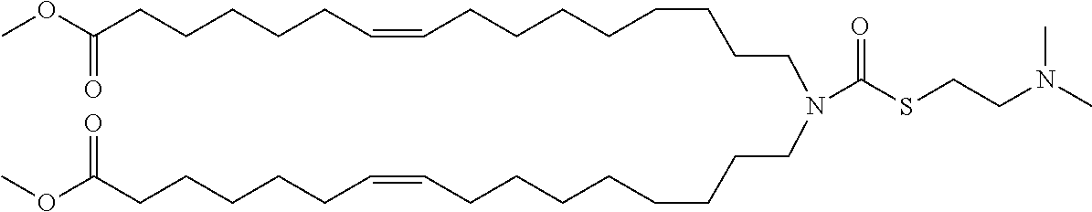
C(CCCCCC=CCCCCCCCCN(CCCCCCCCC=CCCCCCC(OC)=O)C(SCCN(C)C)=O)(OC)=O
